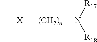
[X]([(CH2)u]N([R18])[R17])C
